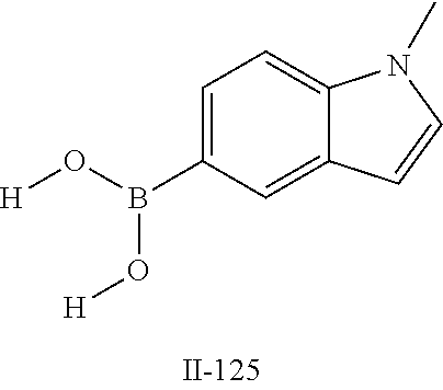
[H]OB(C1=CC=C2C(=C1)C=CN2C)O[H]
